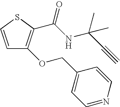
C1=CSC(C(NC(C#C)(C)C)=O)=C1OCC1=CC=NC=C1
